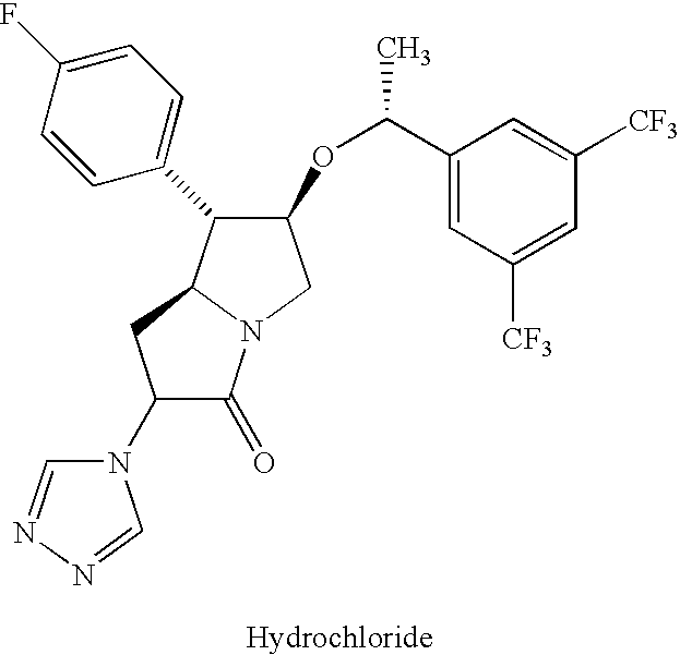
N1(C2C(=O)N3C(C2)C(C2=CC=C(F)C=C2)C(OC(C2=CC([CF3])=CC([CF3])=C2)C)C3)C=NN=C1
